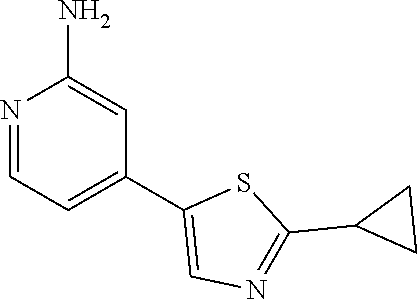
N1=CC=C(C2=CN=C(C3CC3)S2)C=C1N
